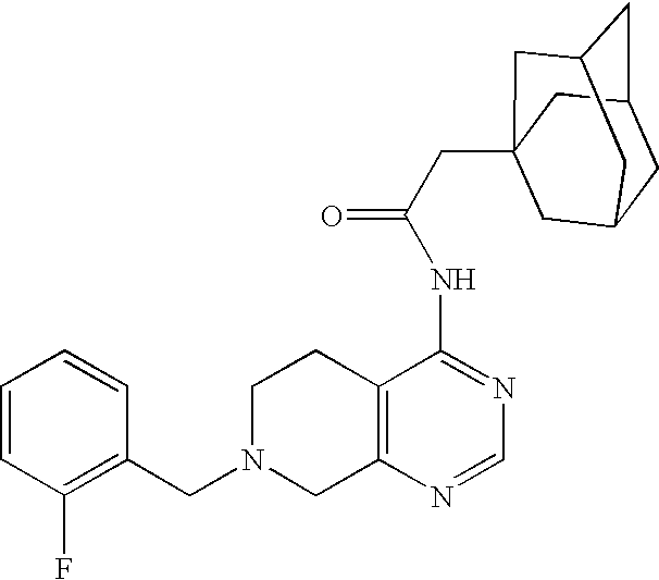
C1N(CC2=C(F)C=CC=C2)CC2=C(C1)C(NC(=O)CC13CC4CC(CC(C1)C4)C3)=NC=N2
